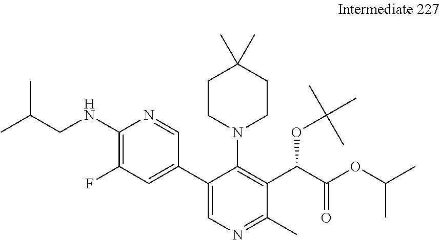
C1(C2=CN=C(C)C(C(C(OC(C)C)=O)OC(C)(C)C)=C2N2CCC(C)(C)CC2)=CC(F)=C(NCC(C)C)N=C1
